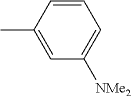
C1=CC(C)=CC([NMe2])=C1
